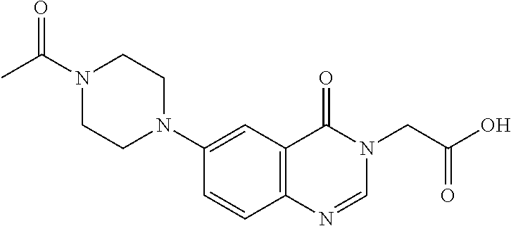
C1=CC2=C(C=C1N1CCN(C(C)=O)CC1)C(=O)N(CC(O)=O)C=N2
